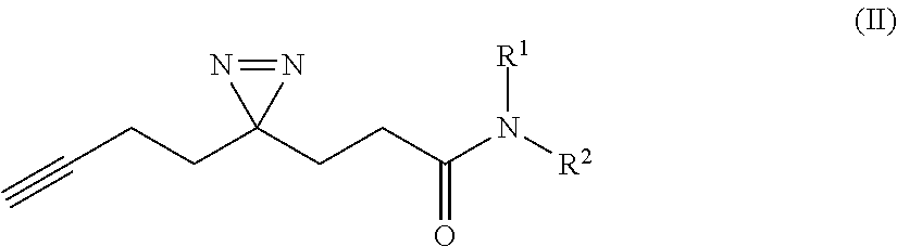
C#CCCC1(CCC(N([R2])[R1])=O)N=N1
